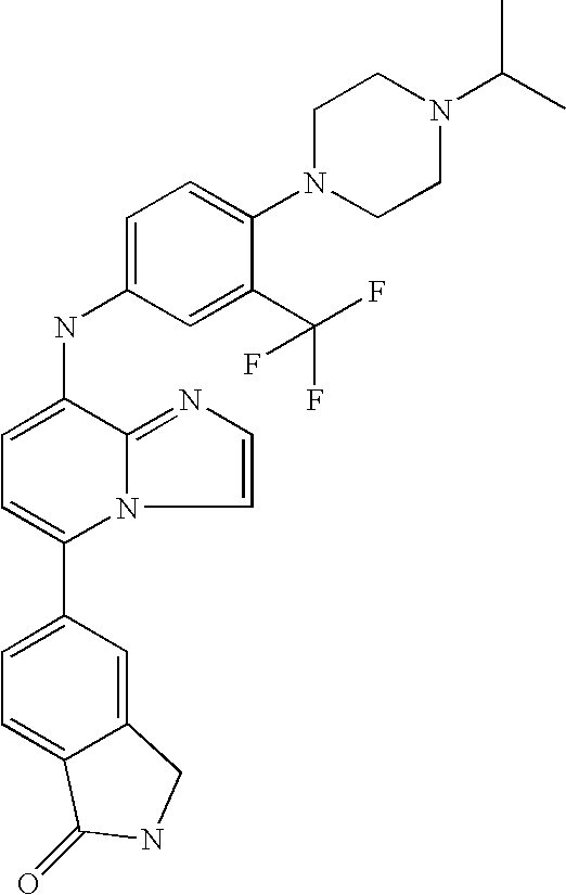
C1(C2=CC=C3C(=C2)CNC3=O)=CC=C(NC2=CC=C(N3CCN(C(C)C)CC3)C(C(F)(F)F)=C2)C2=NC=CN12
